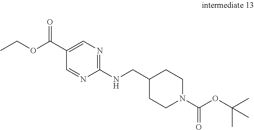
C1(NCC2CCN(C(OC(C)(C)C)=O)CC2)=NC=C(C(OCC)=O)C=N1
